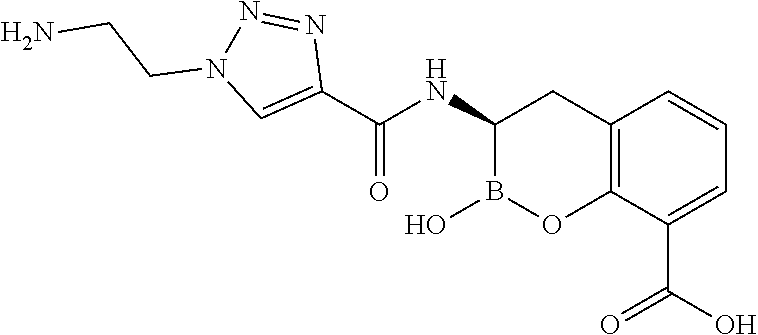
C12=C(C(C(O)=O)=CC=C1)OB(O)C(NC(=O)C1=CN(CCN)N=N1)C2
